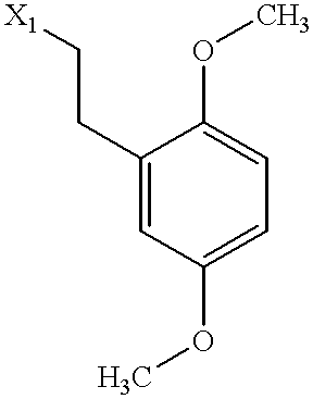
C1(CC[X1])=CC(OC)=CC=C1OC
